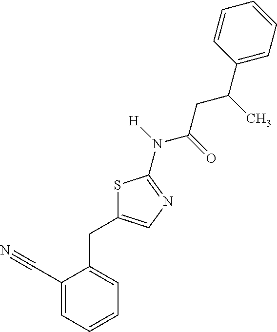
C1(C#N)=CC=CC=C1CC1=CN=C(N(C(CC(C2=CC=CC=C2)C)=O)[H])S1
